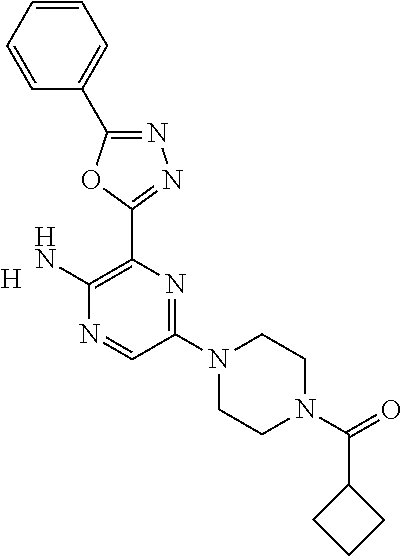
[H].C1(N2CCN(C(=O)C3CCC3)CC2)=NC(C2=NN=C(C3=CC=CC=C3)O2)=C(N)N=C1
